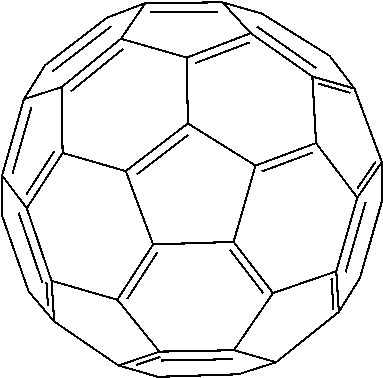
C1CC2=C3=C4=C1C1=C5=C6=C7C8=C9C%10=C%11C%12=C(C2CCC=%12C2=C%11=C%11=C9C9=C7C(=C6CC1)C=CC9=C%11CC2)C3=C%10C8=C45
